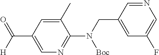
C(C1=CN=C(N(CC2=CC(F)=CN=C2)[Boc])C(C)=C1)([H])=O
